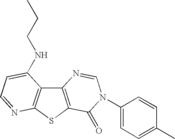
C12=C(SC3=C1C(NCCC)=CC=N3)C(=O)N(C1=CC=C(C)C=C1)C=N2
